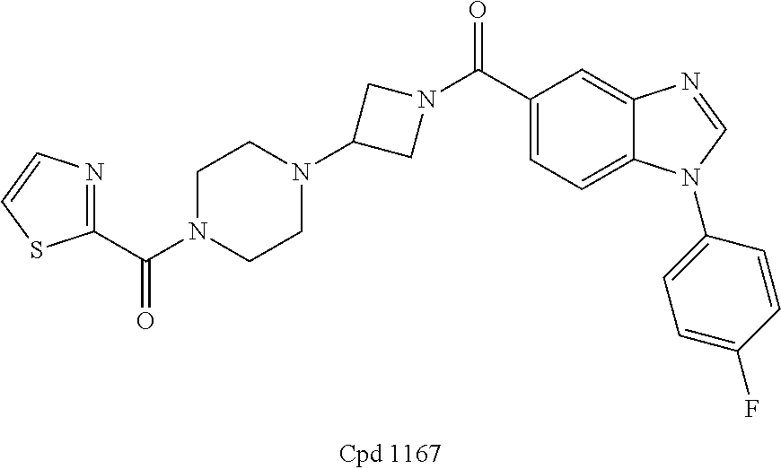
C1(C(=O)N2CC(N3CCN(C(C4=NC=CS4)=O)CC3)C2)=CC=C2C(=C1)N=CN2C1=CC=C(F)C=C1
